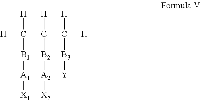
[H]C([H])([B1][A1][X1])C([H])([B2][A2][X2])C([H])([H])[B3][Y]
